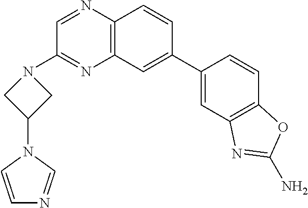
C1(C2=CC3=C(C=C2)N=CC(N2CC(N4C=NC=C4)C2)=N3)=CC2=C(C=C1)OC(N)=N2
